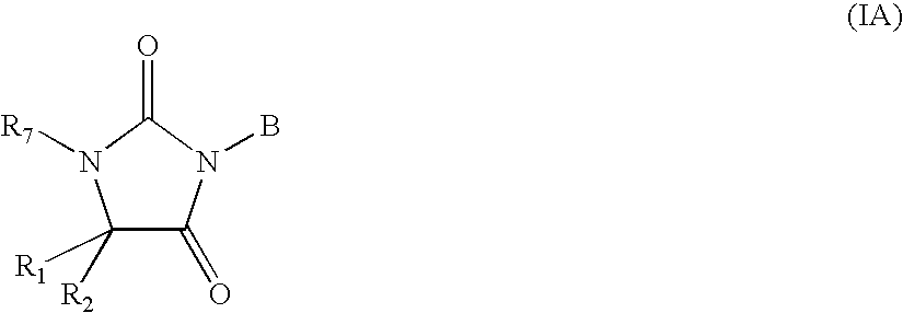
C1([R2])([R1])C(=O)N(B)C(=O)N1[R7]
